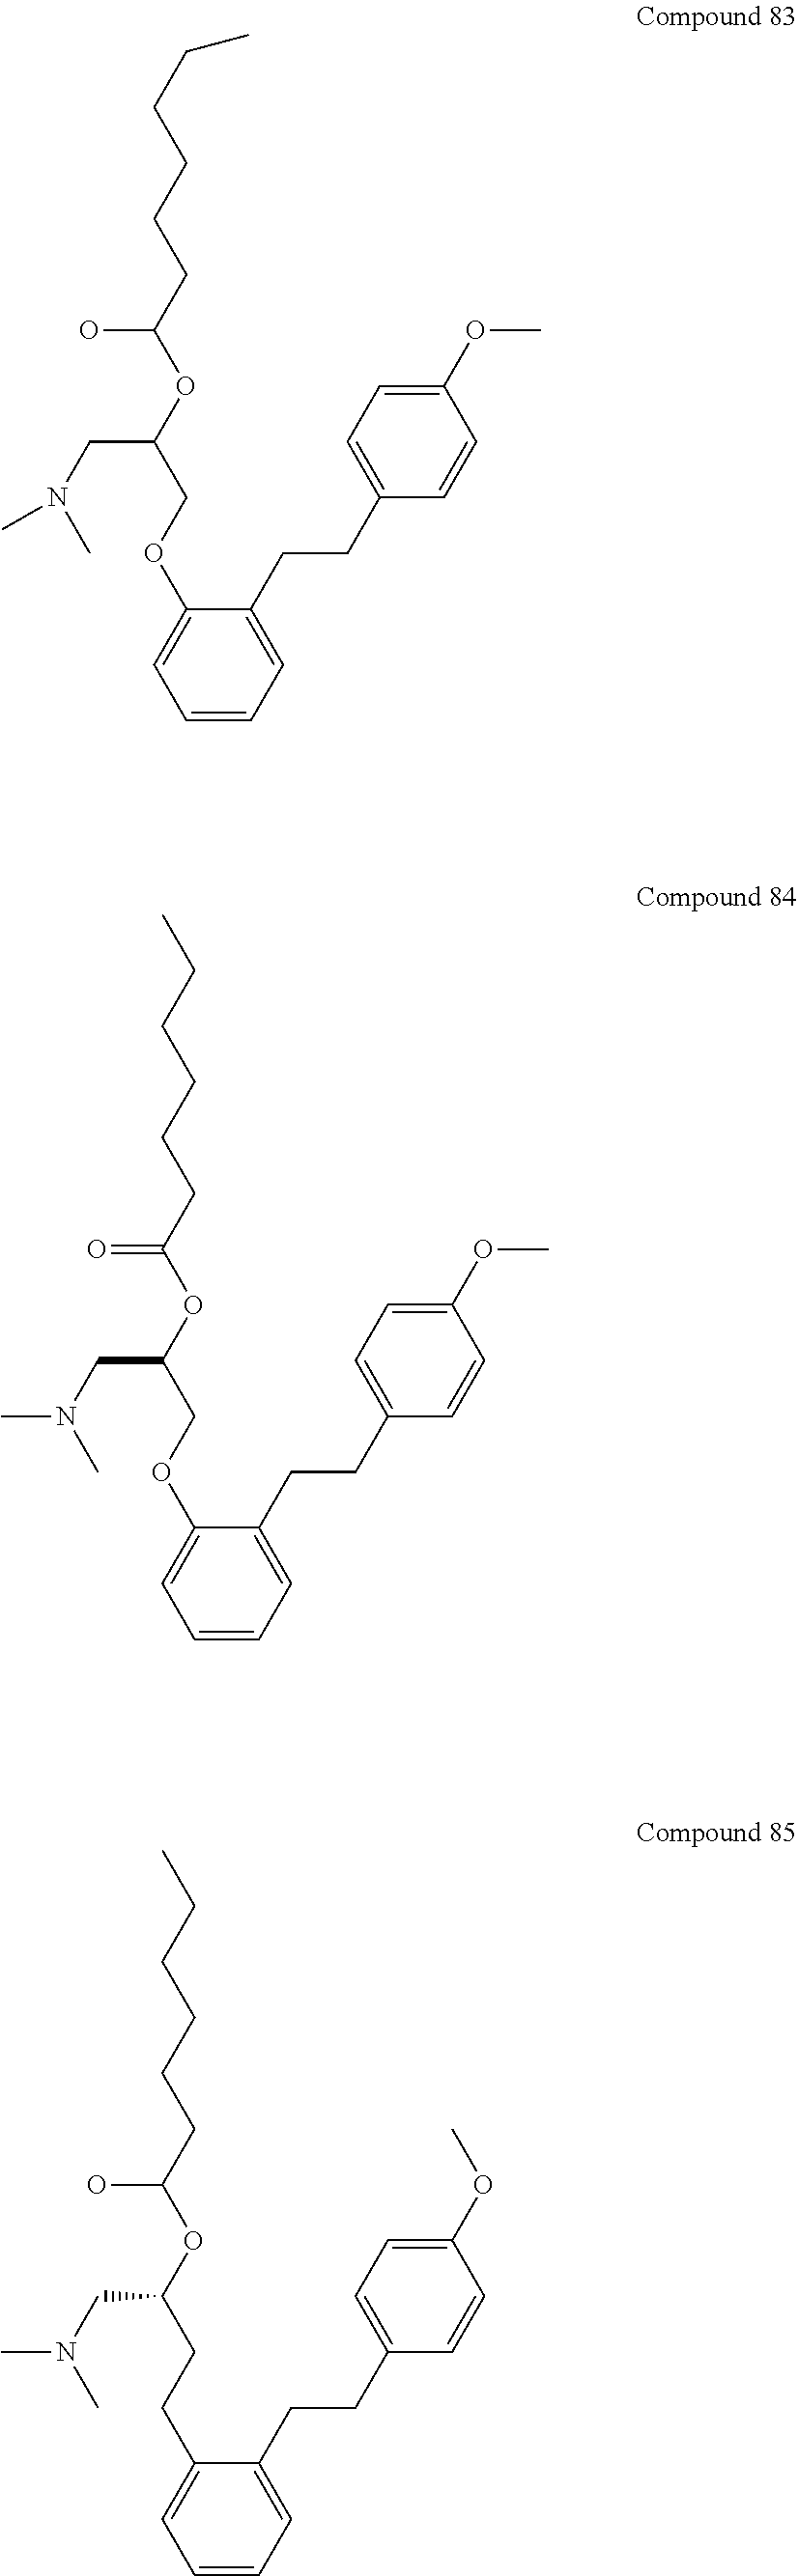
C1=CC=C(CCC2=CC=C(OC)C=C2)C(OCC(OC(CCCCCC)O)CN(C)C)=C1.C1=CC=C(CCC2=CC=C(OC)C=C2)C(OCC(OC(CCCCCC)=O)CN(C)C)=C1.C1=CC=C(CCC2=CC=C(OC)C=C2)C(CCC(OC(CCCCCC)O)CN(C)C)=C1
